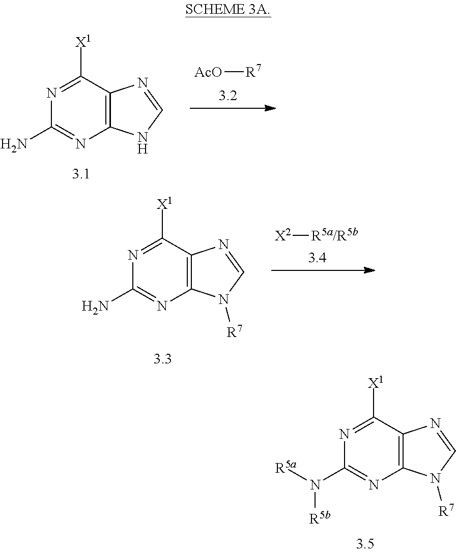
C12=C(C([X1])=NC(N([R5a])[R5b])=N1)N=CN2[R7].C12=C(C([X1])=NC(N)=N1)N=CN2.[AcO][R7].C12=C(C([X1])=NC(N)=N1)N=CN2[R7].[X2][R5a/R5b]
